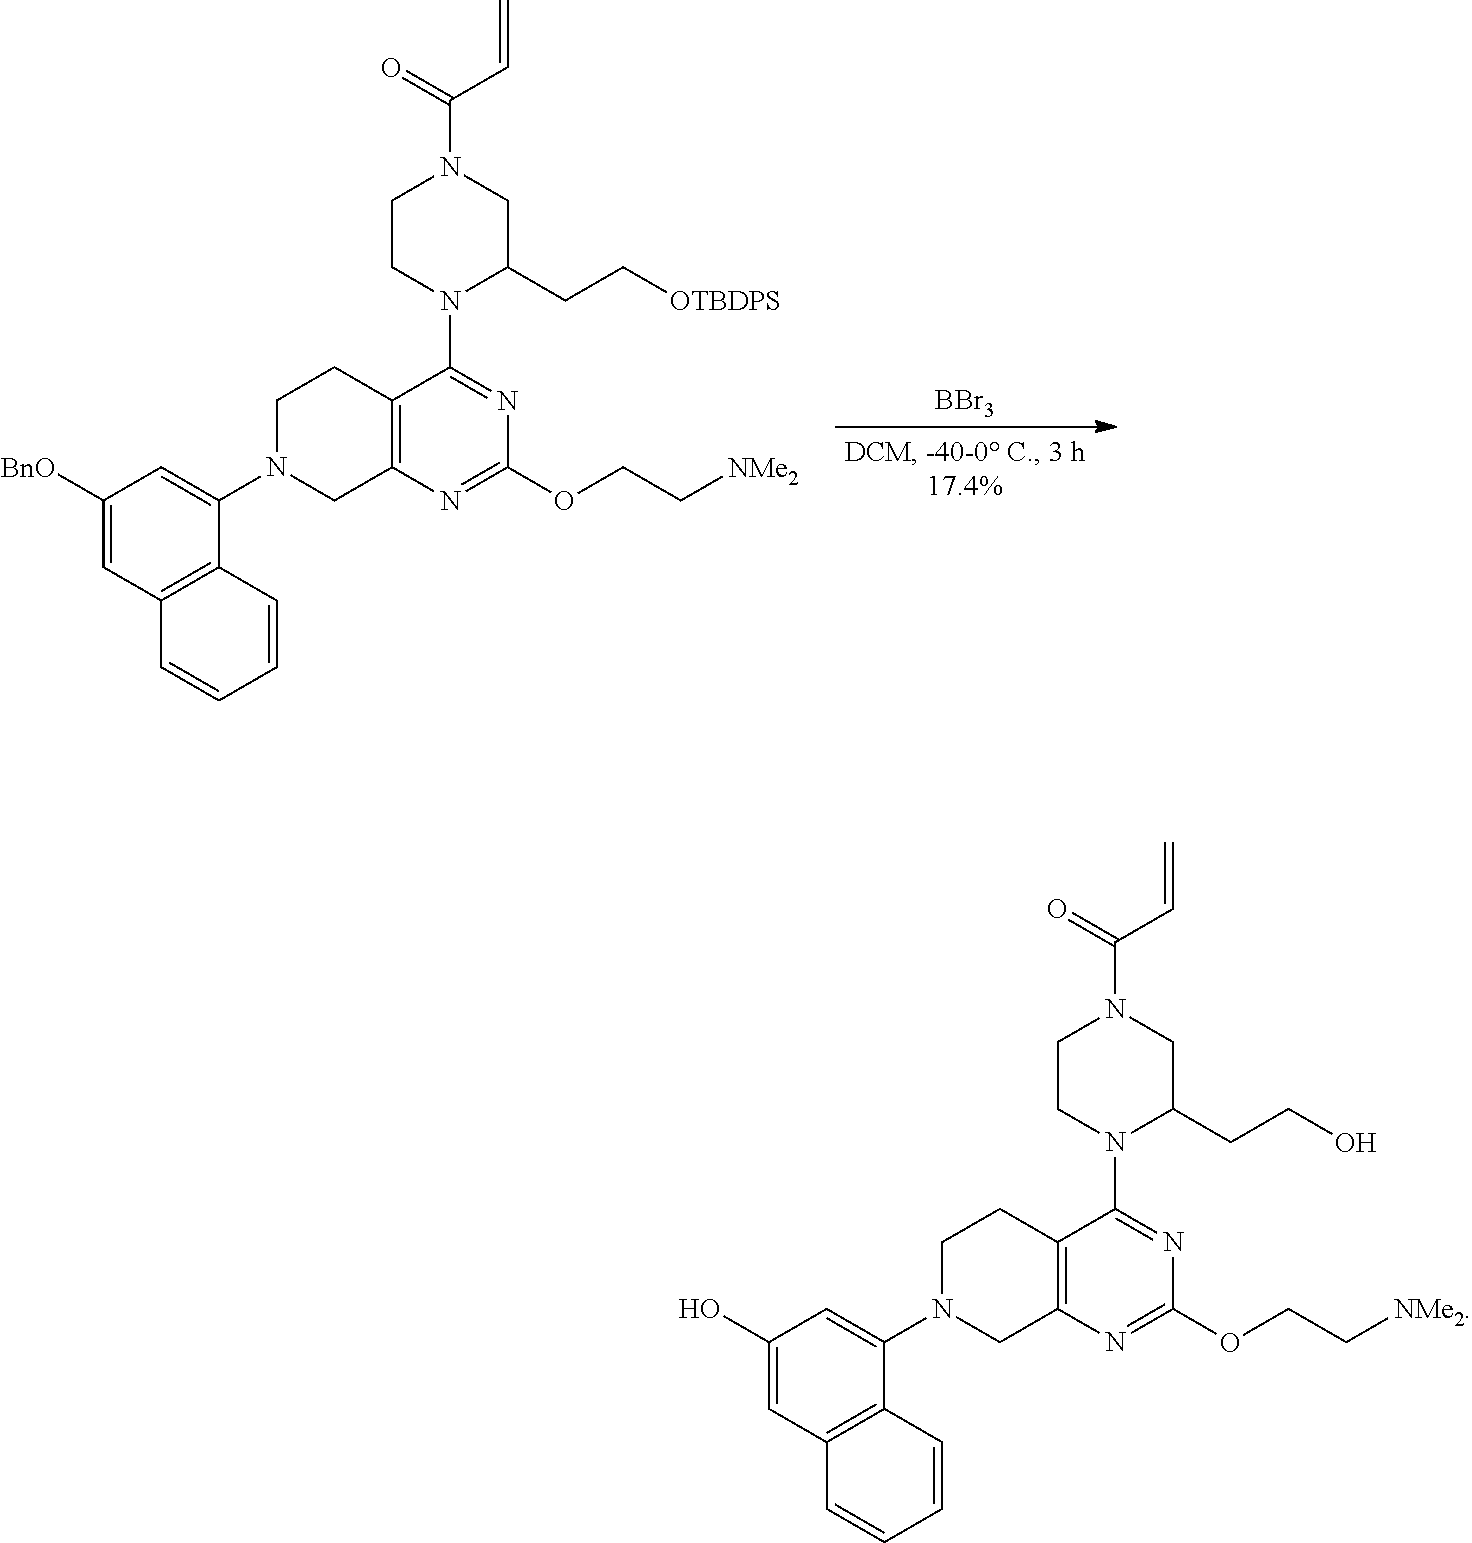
[BBr3].C12=C(N=C(OCC[NMe2])N=C1N1CCN(C(=O)C=C)CC1CC[OTBDPS])CN(C1=CC([BnO])=CC3=C1C=CC=C3)CC2.C12=C(N=C(OCC[NMe2])N=C1N1CCN(C(=O)C=C)CC1CCO)CN(C1=CC(O)=CC3=C1C=CC=C3)CC2
